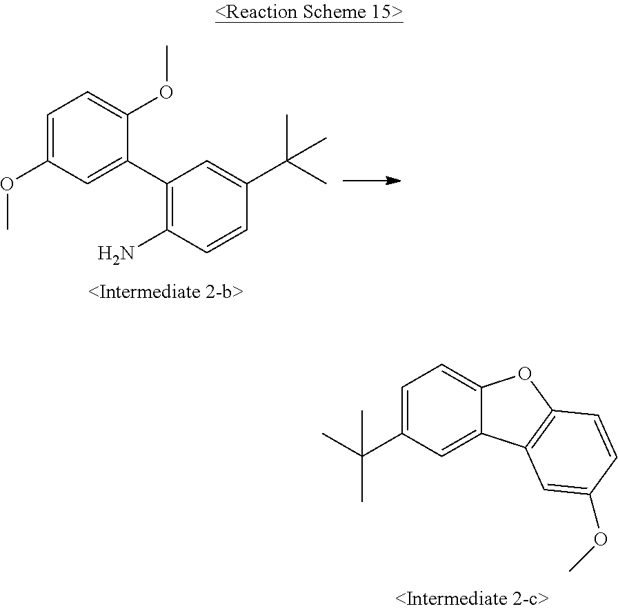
C1=C(OC)C=C(C2=C(N)C=CC(C(C)(C)C)=C2)C(OC)=C1.C1=C(C(C)(C)C)C=C2C(=C1)OC1=C2C=C(OC)C=C1
